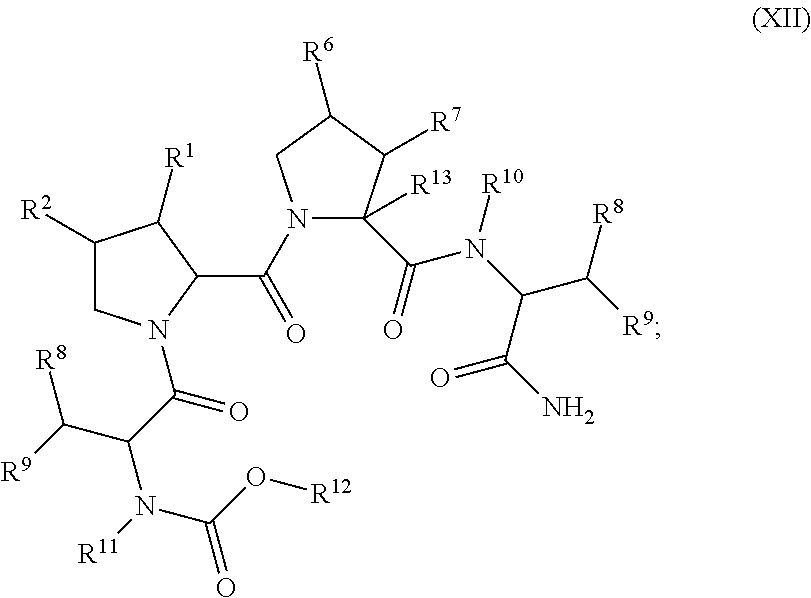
C1([R2])CN(C(C(N([R11])C(O[R12])=O)C([R9])[R8])=O)C(C(N2C(C(N(C(C(N)=O)C([R9])[R8])[R10])=O)([R13])C([R7])C([R6])C2)=O)C1[R1]
